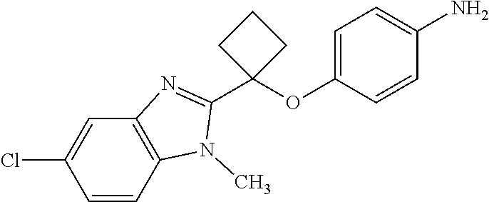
C12=C(C=CC(Cl)=C1)N(C)C(C1(OC3=CC=C(N)C=C3)CCC1)=N2
